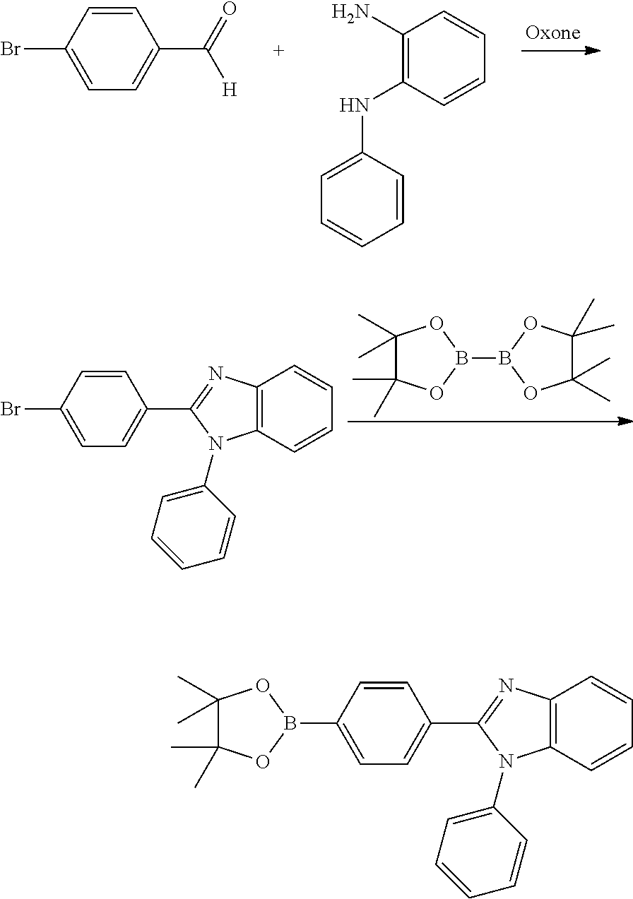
C1=CC(Br)=CC=C1C(=O)[H].C1(N)=C(NC2=CC=CC=C2)C=CC=C1.C1=CC(Br)=CC=C1C1=NC2=C(N1C1=CC=CC=C1)C=CC=C2.C1(C)(C)C(C)(C)OB(B2OC(C)(C)C(C)(C)O2)O1.C1=CC(B2OC(C)(C)C(C)(C)O2)=CC=C1C1=NC2=C(N1C1=CC=CC=C1)C=CC=C2
